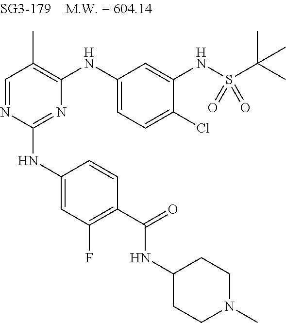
N1=C(NC2=CC(F)=C(C(=O)NC3CCN(C)CC3)C=C2)N=CC(C)=C1NC1=CC=C(Cl)C(NS(C(C)(C)C)(=O)=O)=C1
